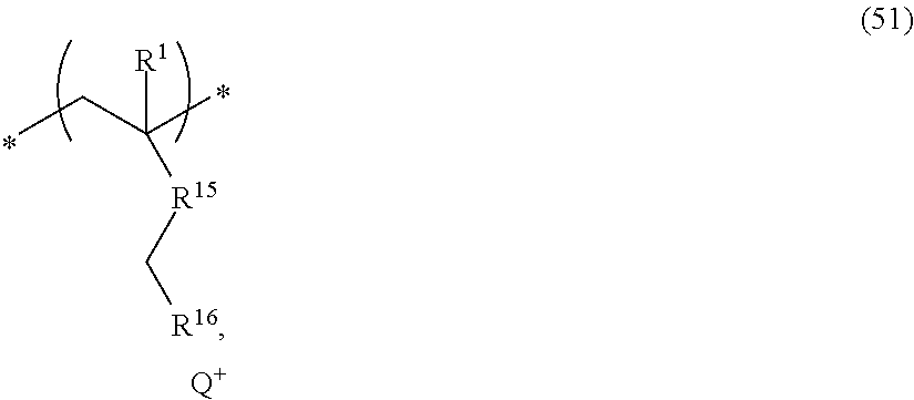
CCC(C)([R15]C[R16])[R1].[Q+]
